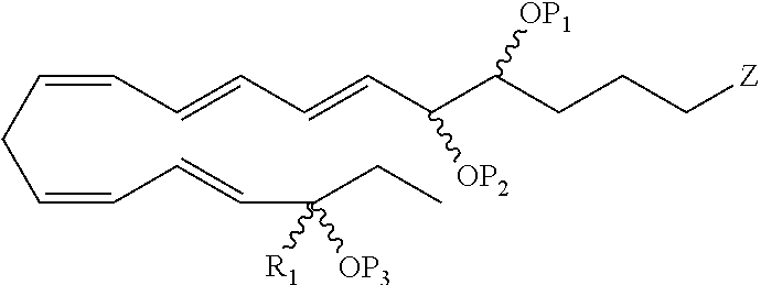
C(CC=CC=CC=CC(C(CCC[Z])[OP1])[OP2])=CC=CC(CC)([OP3])[R1]
